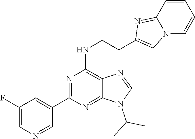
CC(N1C=NC2=C(NCCC3=CN4C=CC=CC4=N3)N=C(C3=CC(F)=CN=C3)N=C12)C
